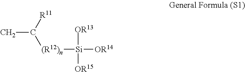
[OR14][Si]([OR13])([OR15])[(R12)n]C(C)[R11]
